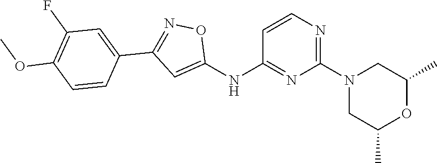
C1=CN=C(N2CC(C)OC(C)C2)N=C1NC1=CC(C2=CC(F)=C(OC)C=C2)=NO1
